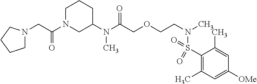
C1N(C(CN2CCCC2)=O)CC(N(C(COCCN(C)S(C2=C(C)C=C([OMe])C=C2C)(=O)=O)=O)C)CC1
